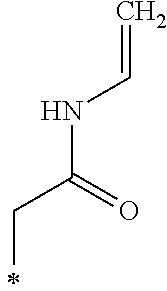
C=CNC(CC)=O
